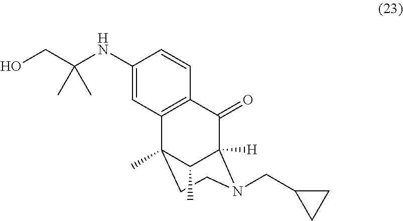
C1(=O)C2([H])N(CC3CC3)CCC(C)(C3=C1C=CC(NC(CO)(C)C)=C3)C2C
